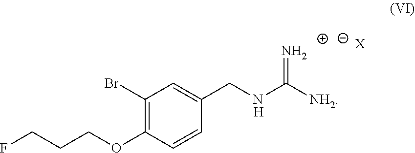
C1(Br)=C(OCCCF)C=CC(CNC([NH2])=N)=C1.[H].[X]
